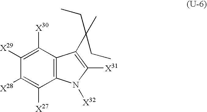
C1([X29])=C([X30])C2=C(C([X27])=C1[X28])N([X32])C([X31])=C2C(C)(CC)CC
